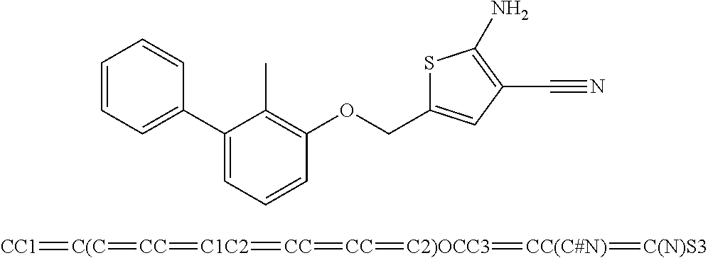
C1=CC=C(C2=CC=CC(OCC3=CC(C#N)=C(N)S3)=C2C)C=C1.[CC1]=[C(C]=[CC]=[C1C2]=[CC]=[CC]=[C2)OCC3]=[CC(C#N)]=[C(N)S3]
